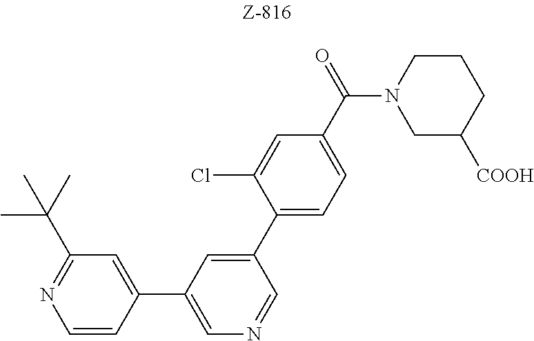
C1=CC(C2=CN=CC(C3=CC=C(C(=O)N4CC([COOH])CCC4)C=C3Cl)=C2)=CC(C(C)(C)C)=N1
